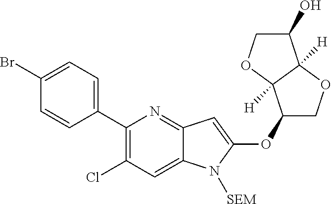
C1(Br)=CC=C(C2=C(Cl)C=C3C(=N2)C=C(OC2COC4([H])C2([H])OCC4O)N3[SEM])C=C1
